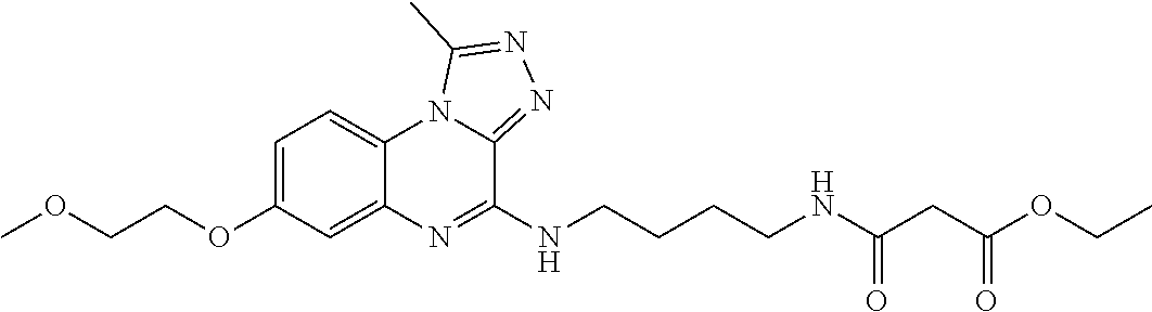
C1=C(OCCOC)C=C2C(=C1)N1C(=NN=C1C)C(NCCCCNC(CC(OCC)=O)=O)=N2
